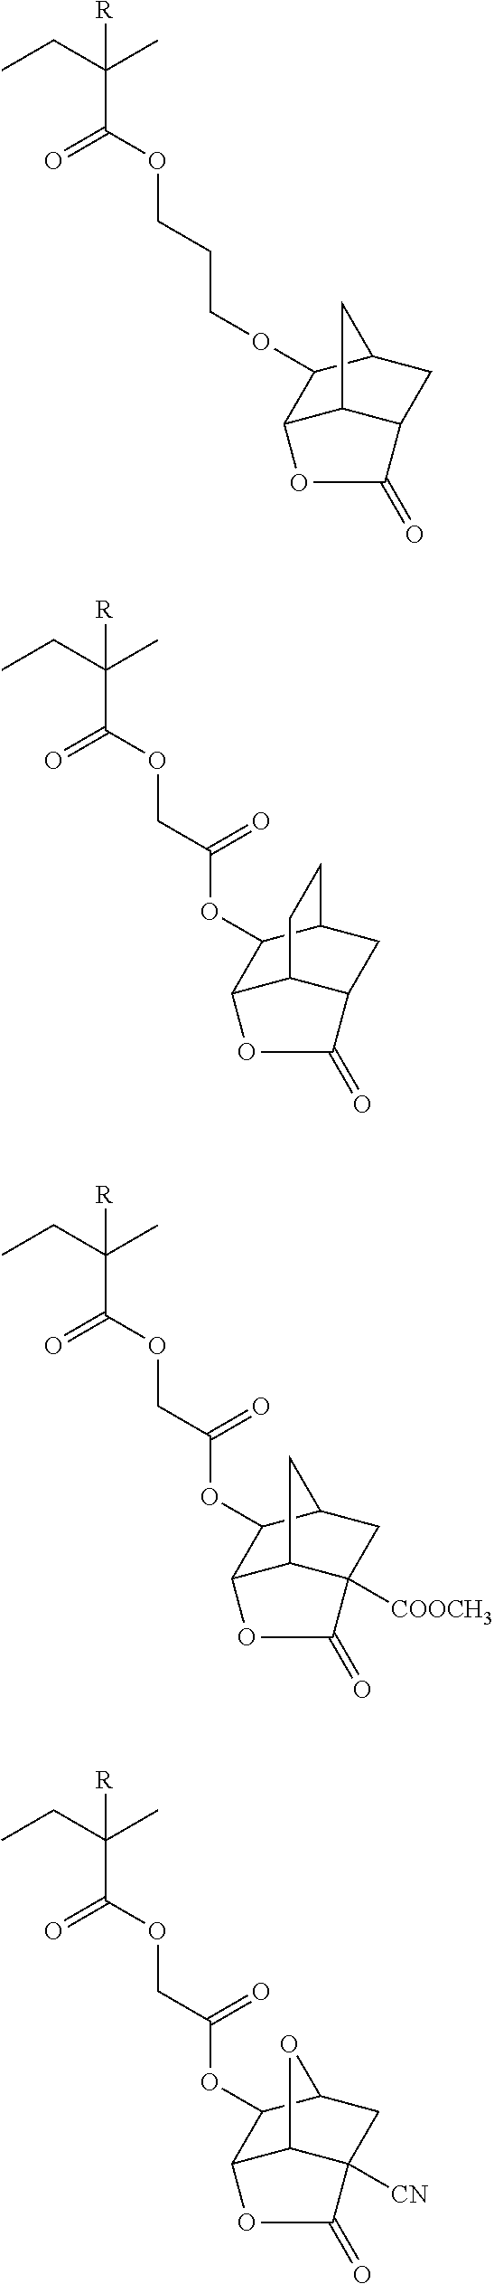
C(C(CC)(C)[R])(OCCCOC1C2C3C(CC1C3)C(=O)O2)=O.C(C(CC)(C)[R])(OCC(OC1C2C3C(CC1CC3)C(=O)O2)=O)=O.C(C(CC)(C)[R])(OCC(OC1C2C3C([COOCH3])(CC1C3)C(=O)O2)=O)=O.C(C(CC)(C)[R])(OCC(OC1C2C3C([CN])(CC1O3)C(=O)O2)=O)=O
